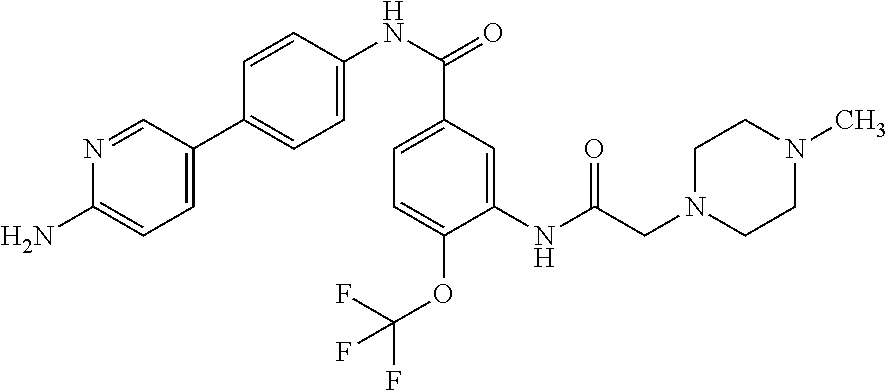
N1=CC(C2=CC=C(NC(=O)C3=CC=C(OC(F)(F)F)C(NC(CN4CCN(C)CC4)=O)=C3)C=C2)=CC=C1N
